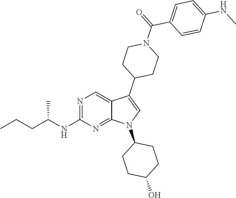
N1=C(NC(CCC)C)N=C2C(=C1)C(C1CCN(C(C3=CC=C(NC)C=C3)=O)CC1)=CN2C1CCC(O)CC1
